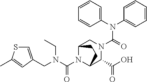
N(C(=O)N1CC2N(C(N(CC3=CSC(C)=C3)CC)=O)C(C1C(O)=O)CC2)(C1=CC=CC=C1)C1=CC=CC=C1
